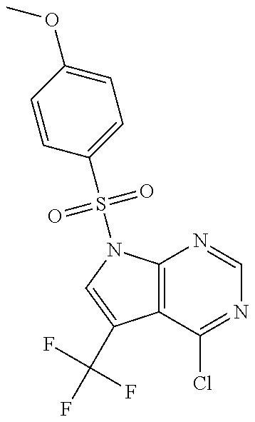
C1=CC(OC)=CC=C1S(=O)(=O)N1C2=C(C(C(F)(F)F)=C1)C(Cl)=NC=N2
